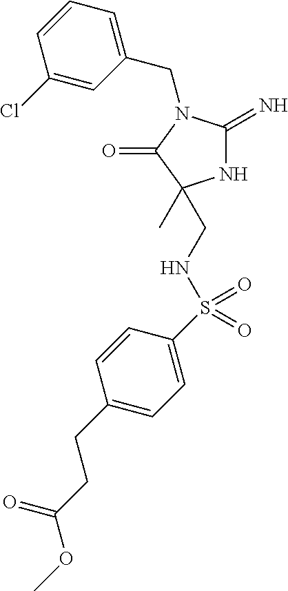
N1C(=N)N(CC2=CC=CC(Cl)=C2)C(=O)C1(C)CNS(C1=CC=C(CCC(=O)OC)C=C1)(=O)=O
